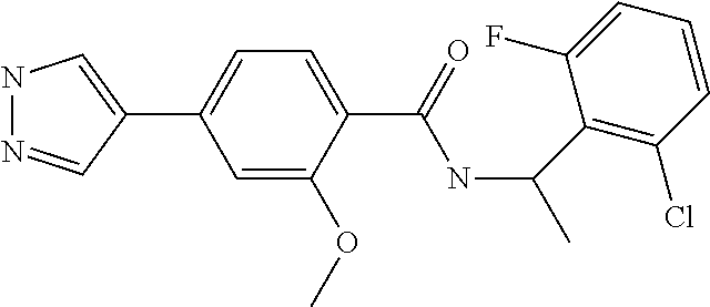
C1(C2=CNN=C2)=CC=C(C(=O)NC(C2=C(Cl)C=CC=C2F)C)C(OC)=C1
